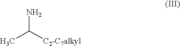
NC([C2-C7alkyl])C
